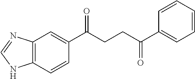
C12=C(C=CC(C(CCC(C3=CC=CC=C3)=O)=O)=C1)NC=N2
